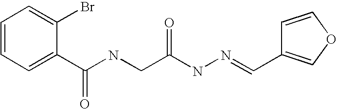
C1=CC=C(C(NCC(NN=CC2=COC=C2)=O)=O)C(Br)=C1
